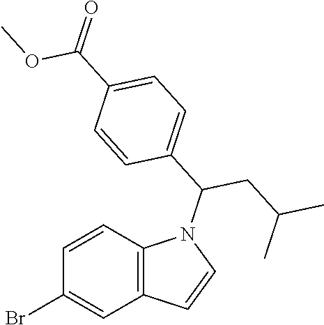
C12=C(C=CC(Br)=C1)N(C(C1=CC=C(C(=O)OC)C=C1)CC(C)C)C=C2
